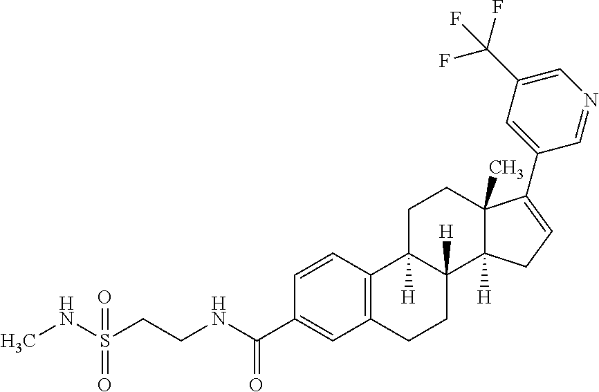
C12=C(C=CC(C(NCCS(=O)(=O)NC)=O)=C1)C1([H])C([H])(CC2)C2([H])C(C)(CC1)C(C1=CC(C(F)(F)F)=CN=C1)=CC2
